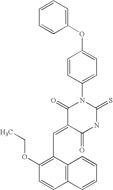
O=C1C(=CC2=C(OCC)C=CC3=C2C=CC=C3)C(=O)N(C2=CC=C(OC3=CC=CC=C3)C=C2)C(=S)N1
